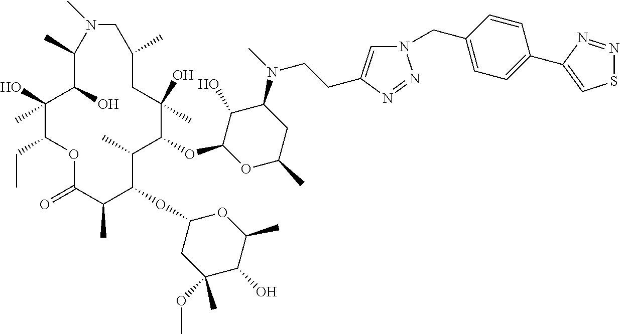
C1(O)C(OC2C(C)C(OC3CC(OC)(C)C(O)C(C)O3)C(C)C(=O)OC(CC)C(O)(C)C(O)C(C)N(C)CC(C)CC2(O)C)OC(C)CC1N(C)CCC1=CN(CC2=CC=C(C3=CSN=N3)C=C2)N=N1
